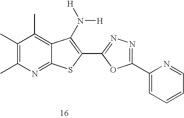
C1(C)=C(C)N=C2C(=C1C)C(N([H])[H])=C(C1=NN=C(C3=CC=CC=N3)O1)S2
